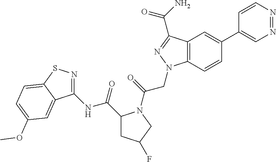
C1(C2=CN=NC=C2)=CC2=C(C=C1)N(CC(=O)N1C(C(=O)NC3=NSC4=CC=C(OC)C=C34)CC(F)C1)N=C2C(N)=O
